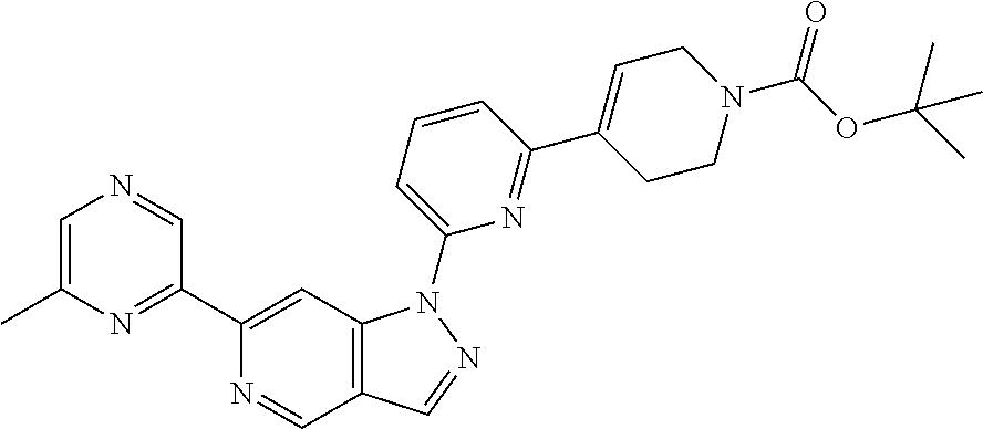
C1=C(C)N=C(C2=CC3=C(C=N2)C=NN3C2=CC=CC(C3=CCN(C(OC(C)(C)C)=O)CC3)=N2)C=N1
